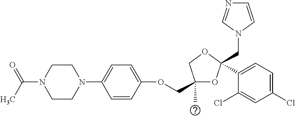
C1CN(C2=CC=C(OCC3(C)OC(CN4C=CN=C4)(C4=CC=C(Cl)C=C4Cl)OC3)C=C2)CCN1C(=O)C
